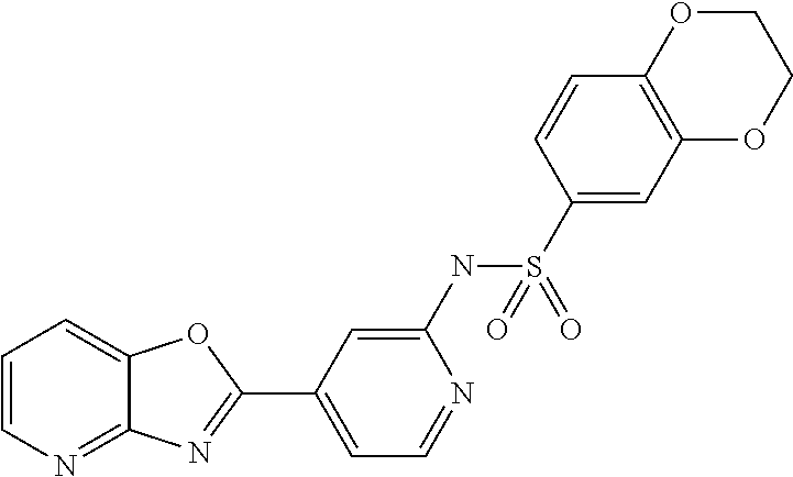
C1=CN=C2C(=C1)OC(C1=CC=NC(NS(C3=CC4=C(C=C3)OCCO4)(=O)=O)=C1)=N2
